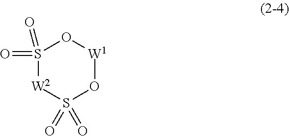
S1(=O)(=O)[W2]S(=O)(=O)O[W1]O1
